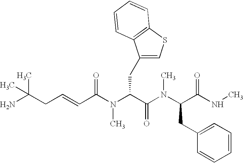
NC(CC=CC(N(C(C(N(C(C(NC)=O)CC1=CC=CC=C1)C)=O)CC1=CSC2=C1C=CC=C2)C)=O)(C)C
